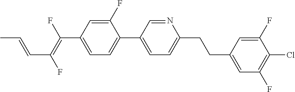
C(C1=CC=C(C2=CC=C(CCC3=CC(F)=C(Cl)C(F)=C3)N=C2)C(F)=C1)(=C(F)C=CC)F
